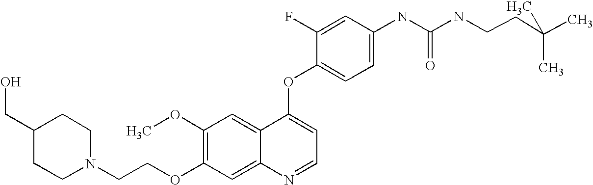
C1=C(F)C(OC2=CC=NC3=CC(OCCN4CCC(CO)CC4)=C(OC)C=C23)=CC=C1NC(=O)NCCC(C)(C)C
